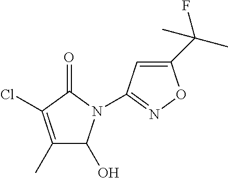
O=C1C(Cl)=C(C)C(O)N1C1=NOC(C(C)(F)C)=C1
